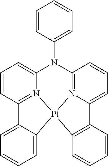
N1(C2=CC=CC=C2)C2=N3C(=CC=C2)C2=C([Pt]34N3=C(C=CC=C13)C1=CC=CC=C14)C=CC=C2
